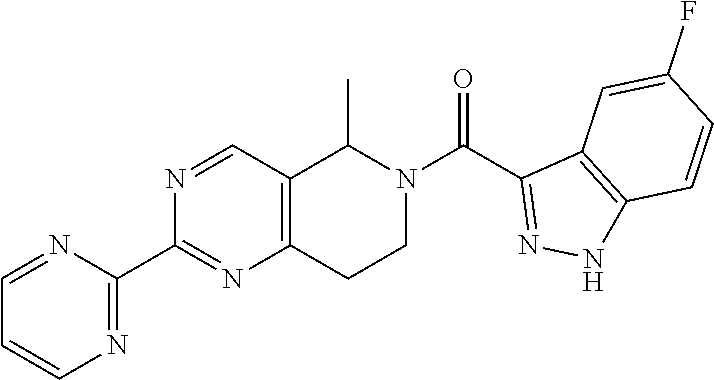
C1=NC(C2=NC3=C(C=N2)C(C)N(C(=O)C2=NNC4=C2C=C(F)C=C4)CC3)=NC=C1
